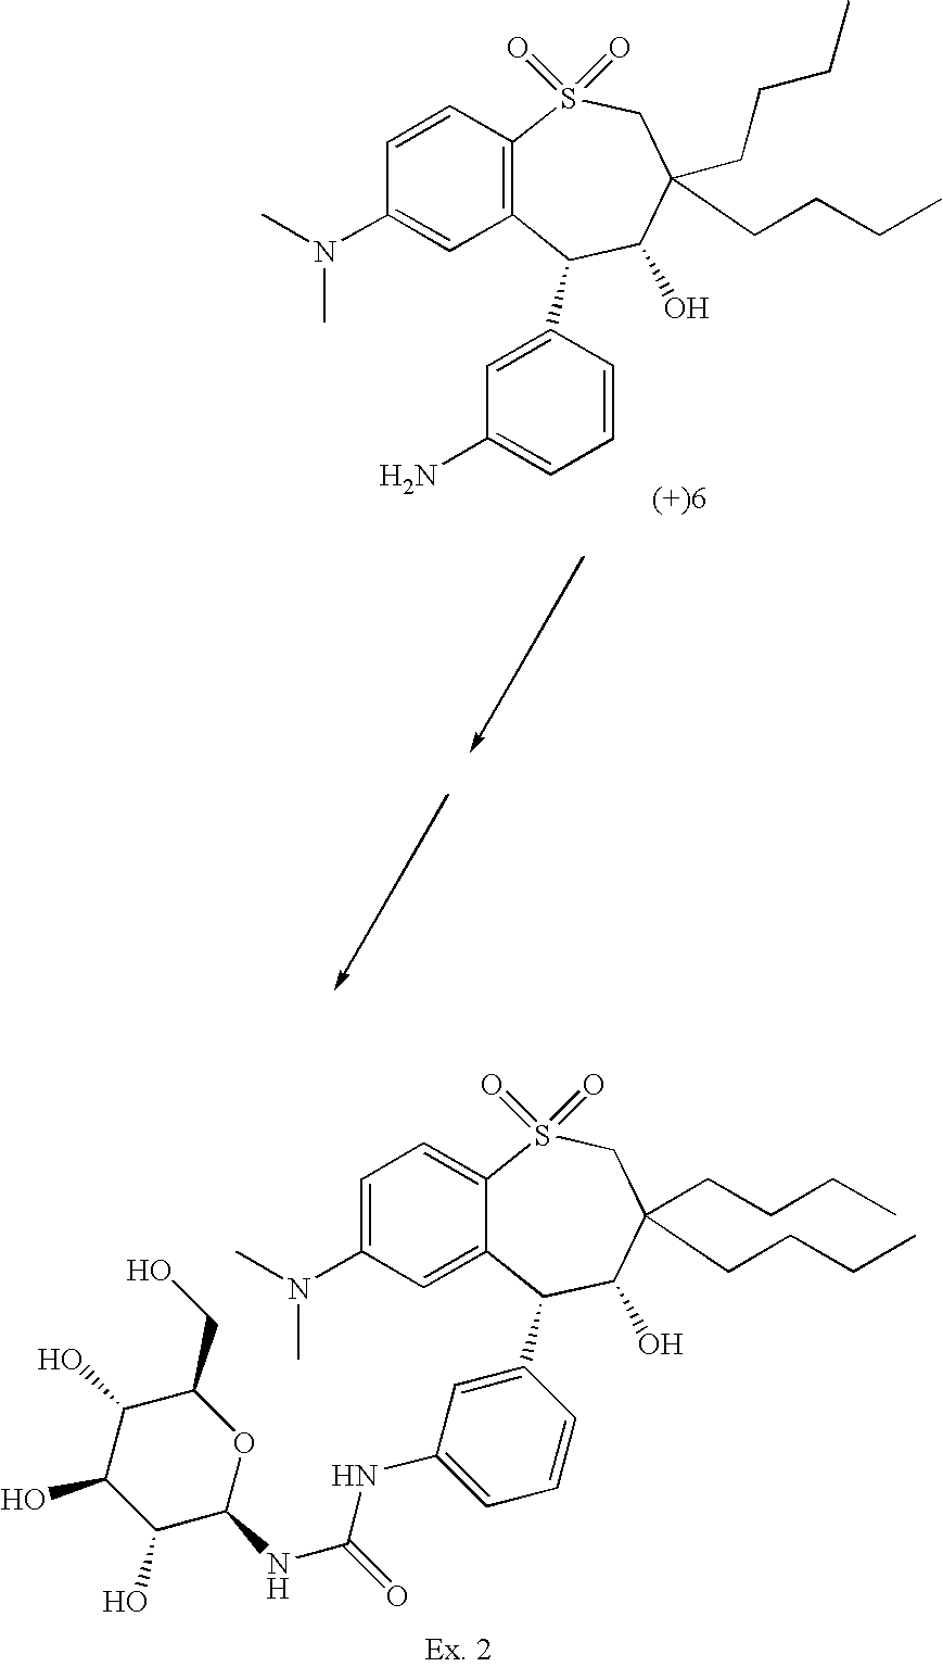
C12=C(C(C3=CC(N)=CC=C3)C(O)C(CCCC)(CCCC)CS1(=O)=O)C=C(N(C)C)C=C2.C12=CC=C(N(C)C)C=C1C(C1=CC(NC(=O)NC3C(O)C(O)C(O)C(CO)O3)=CC=C1)C(O)C(CCCC)(CCCC)CS2(=O)=O
